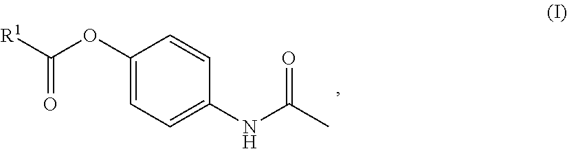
[R1]C(OC1=CC=C(NC(C)=O)C=C1)=O
